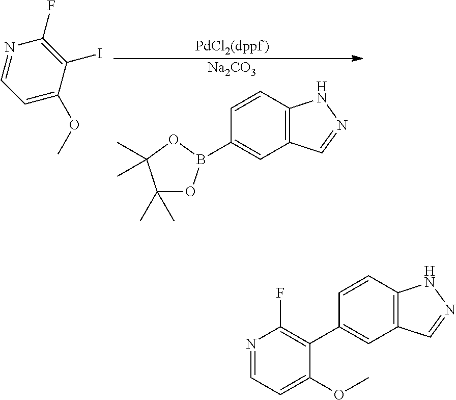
[Na2CO3].C12=C(C=CC(B3OC(C)(C)C(C)(C)O3)=C1)NN=C2.[PdCl2(dppf)].N1=CC=C(OC)C(I)=C1F.C12=C(C=CC(C3=C(F)N=CC=C3OC)=C1)NN=C2
